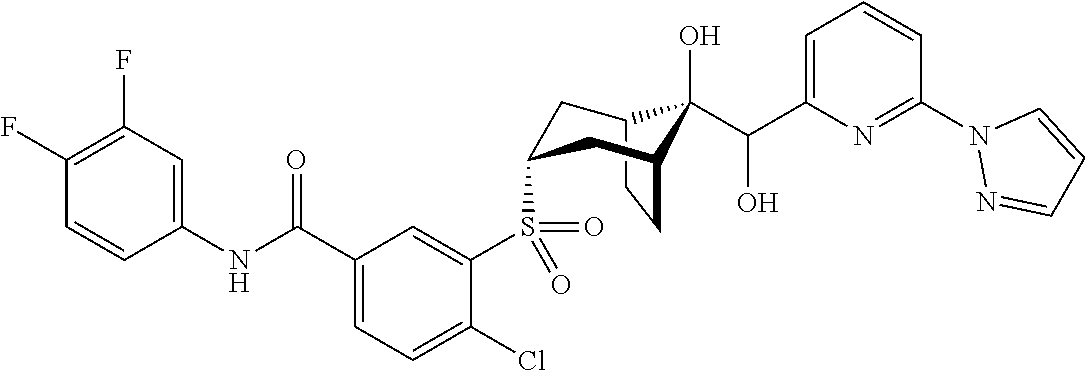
C12CCC(CC(S(C3=CC(C(NC4=CC(F)=C(F)C=C4)=O)=CC=C3Cl)(=O)=O)C1)C2(O)C(C1=CC=CC(N2N=CC=C2)=N1)O
